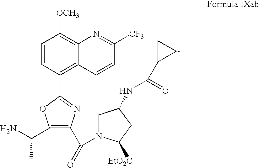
C1=CC(C2=NC(C(=O)N3CC(NC(=O)C4CC4)CC3[EtO2C])=C(C(N)C)O2)=C2C(=C1[OCH3])N=C([CF3])C=C2
